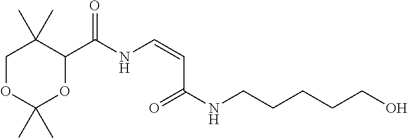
C1OC(C)(C)OC(C(NC=CC(NCCCCCO)=O)=O)C1(C)C
